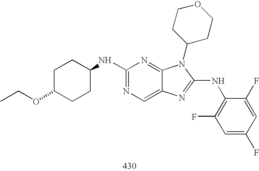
C1(NC2CCC(OCC)CC2)=NC=C2C(=N1)N(C1CCOCC1)C(NC1=C(F)C=C(F)C=C1F)=N2
